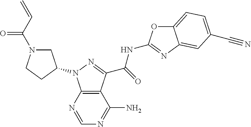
C12=C(N=CN=C1N)N(C1CN(C(C=C)=O)CC1)N=C2C(=O)NC1=NC2=CC(C#N)=CC=C2O1
